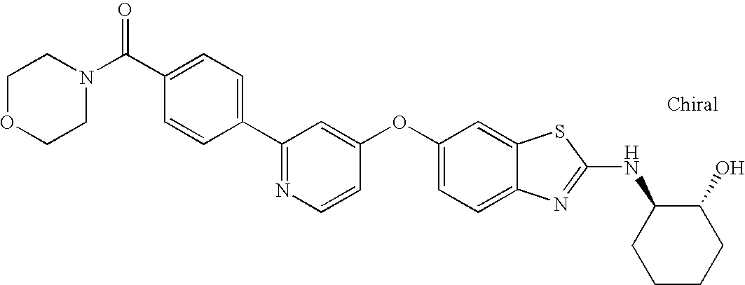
N1=C(C2=CC=C(C(N3CCOCC3)=O)C=C2)C=C(OC2=CC=C3C(=C2)SC(NC2CCCCC2O)=N3)C=C1
